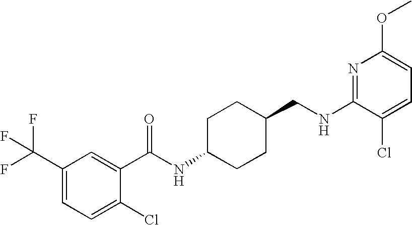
N(CC1CCC(NC(=O)C2=CC(C(F)(F)F)=CC=C2Cl)CC1)C1=NC(OC)=CC=C1Cl
